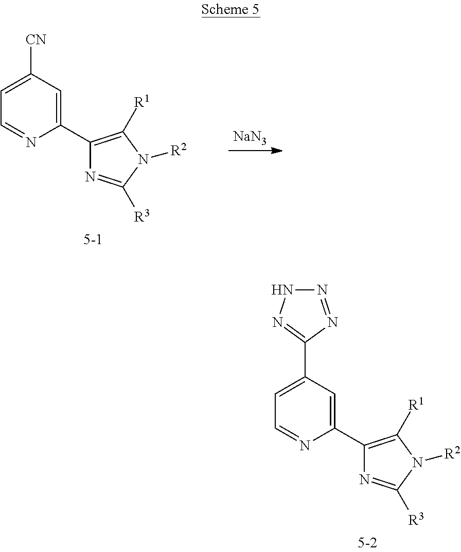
C1(C2=C([R1])N([R2])C([R3])=N2)=CC(C2=NNN=N2)=CC=N1.C1(C2=C([R1])N([R2])C([R3])=N2)=CC([CN])=CC=N1.[NaN3]
